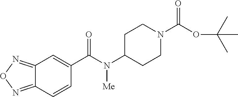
C12=NON=C1C=CC(C(N(C1CCN(C(OC(C)(C)C)=O)CC1)[Me])=O)=C2
